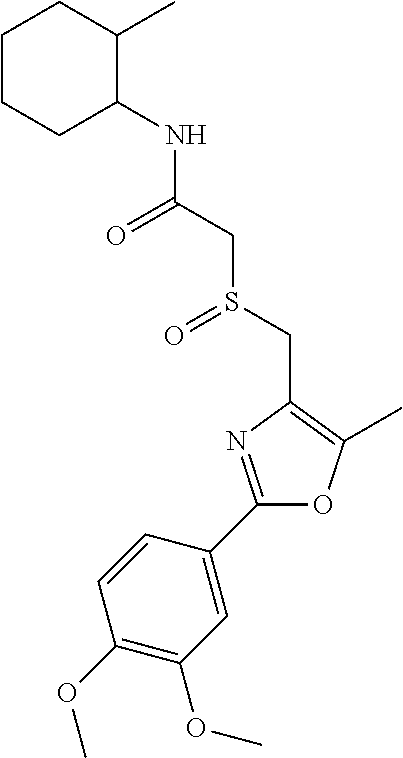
C1CCC(NC(CS(CC2=C(C)OC(C3=CC(OC)=C(OC)C=C3)=N2)=O)=O)C(C)C1
